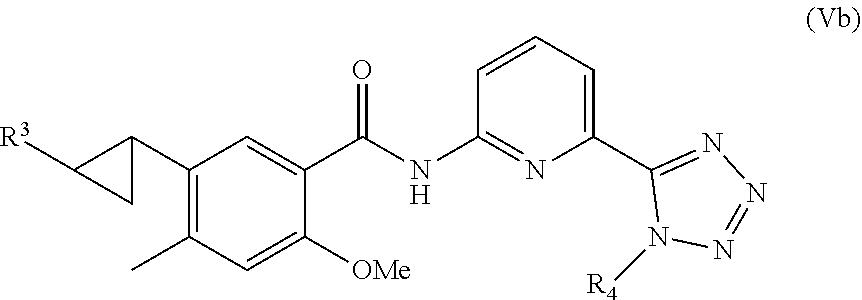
C1(C2C([R3])C2)=C(C)C=C([OMe])C(C(NC2=NC(C3=NN=NN3[R4])=CC=C2)=O)=C1
